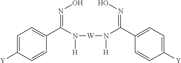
[H]N([W]N([H])C(C1=CC=C([Y])C=C1)=NO)C(C1=CC=C([Y])C=C1)=NO
